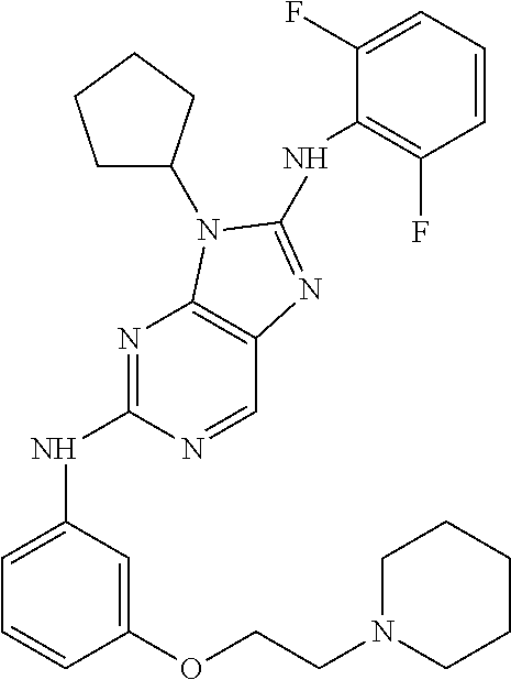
N1=C(NC2=CC=CC(OCCN3CCCCC3)=C2)N=CC2=C1N(C1CCCC1)C(NC1=C(F)C=CC=C1F)=N2
